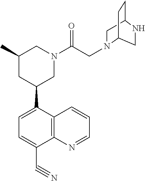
C1=C(C2CN(C(CN3C4CNC(C3)CC4)=O)CC(C)C2)C2=C(C(C#N)=C1)N=CC=C2
